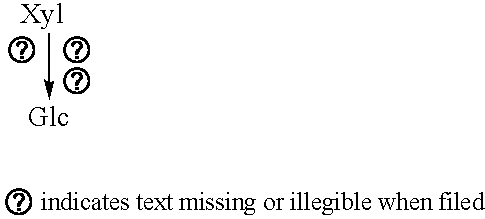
[Xyl]->[Glc]
